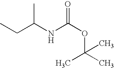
C(C(NC(OC(C)(C)C)=O)C)C
